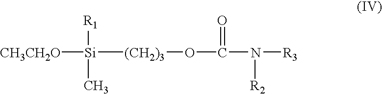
[CH3CH2O][Si]([R1])([(CH2)3]OC(=O)N([R2])[R3])C
